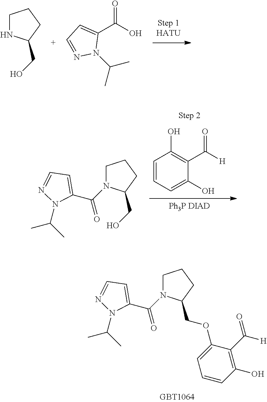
C1NC(CO)CC1.C1(C(O)=O)=CC=NN1C(C)C.C1N(C(=O)C2=CC=NN2C(C)C)C(COC2=CC=CC(O)=C2C([H])=O)CC1.C1=CC=C(O)C(C([H])=O)=C1O.[Ph3P DIAD].C1N(C(=O)C2=CC=NN2C(C)C)C(CO)CC1
